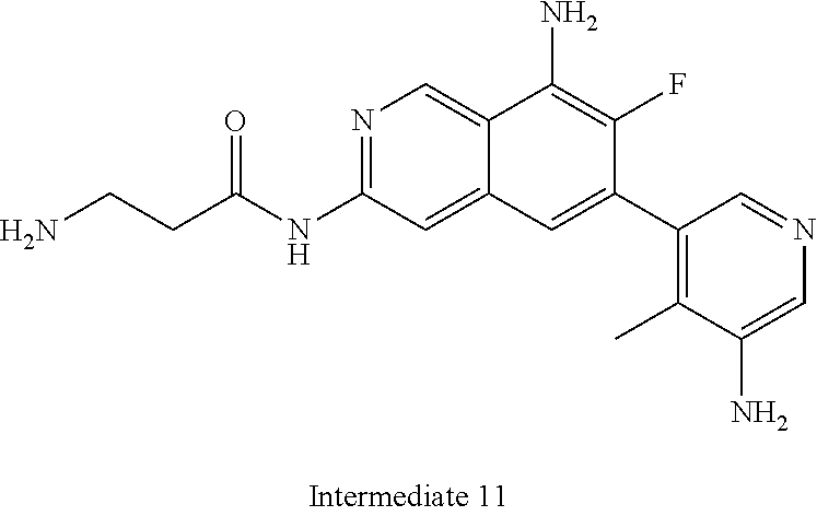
N1=C(NC(CCN)=O)C=C2C(=C1)C(N)=C(F)C(C1=C(C)C(N)=CN=C1)=C2
